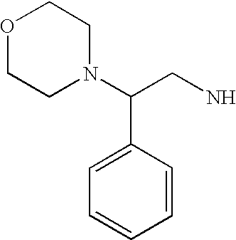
C(N)C(C1=CC=CC=C1)N1CCOCC1
